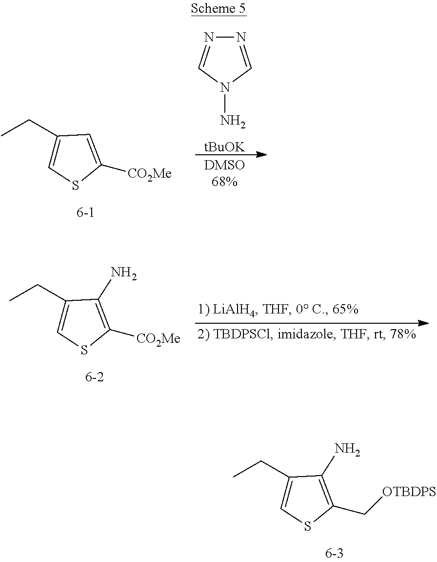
C1(CC)=CSC(C[OTBDPS])=C1N.C1(CC)=CSC([CO2Me])=C1.N1=CN(N)C=N1.[tBuOK].C1(CC)=CSC([CO2Me])=C1N
